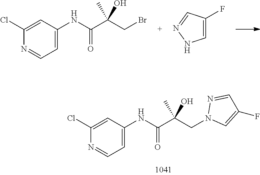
C1(Cl)=CC(NC(C(CBr)(C)O)=O)=CC=N1.C1=C(F)C=NN1.C1(Cl)=CC(NC(C(CN2C=C(F)C=N2)(C)O)=O)=CC=N1
